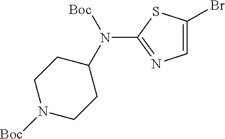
C1=C(Br)SC(N([Boc])C2CCN([Boc])CC2)=N1
